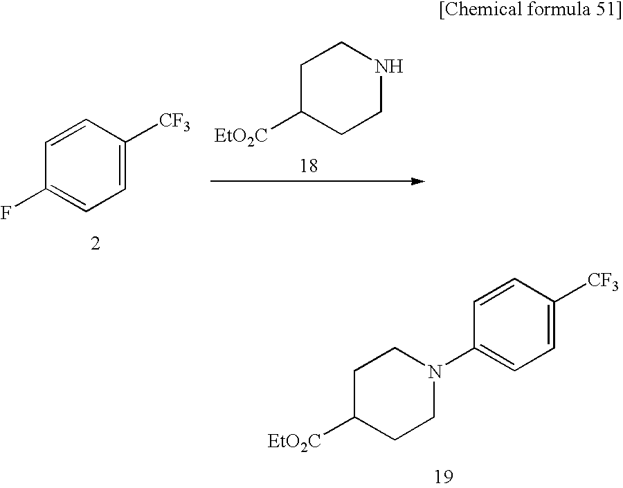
C1C([EtO2C])CCNC1.C1=CC([CF3])=CC=C1F.C1C([EtO2C])CCN(C2=CC=C([CF3])C=C2)C1
